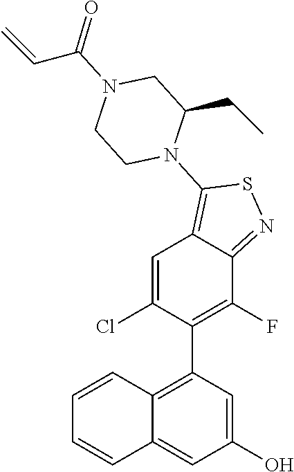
C12=C(C3=C(F)C4=NSC(N5C(CC)CN(C(C=C)=O)CC5)=C4C=C3Cl)C=C(O)C=C1C=CC=C2
